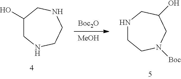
C1(O)CNCCNC1.[Boc2O].[MeOH].N1CCN([Boc])CC(O)C1
